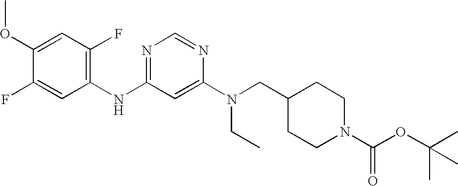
C1(OC)=CC(F)=C(NC2=NC=NC(N(CC3CCN(C(OC(C)(C)C)=O)CC3)CC)=C2)C=C1F
